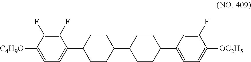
C1(F)=C(F)C([C4H9O])=CC=C1C1CCC(C2CCC(C3=CC=C([OC2H5])C(F)=C3)CC2)CC1
